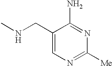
C1(CNC)=CN=C([Me])N=C1N
